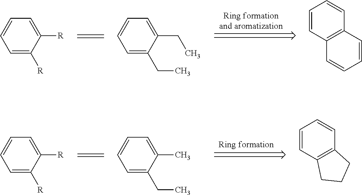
C1([R])=CC=CC=C1[R].C1(CC)=CC=CC=C1CC.C1=CC2=C(C=C1)C=CC=C2.C1([R])=CC=CC=C1[R].C1(C)=CC=CC=C1CC.C1=CC2=C(C=C1)CCC2
